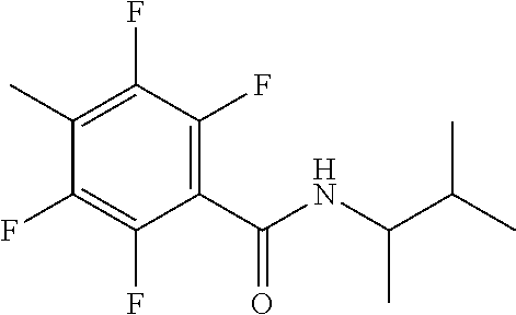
C1(C)=C(F)C(F)=C(C(NC(C(C)C)C)=O)C(F)=C1F
